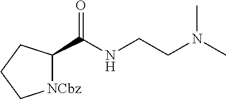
[NCbz]1C(C(NCCN(C)C)=O)CCC1
